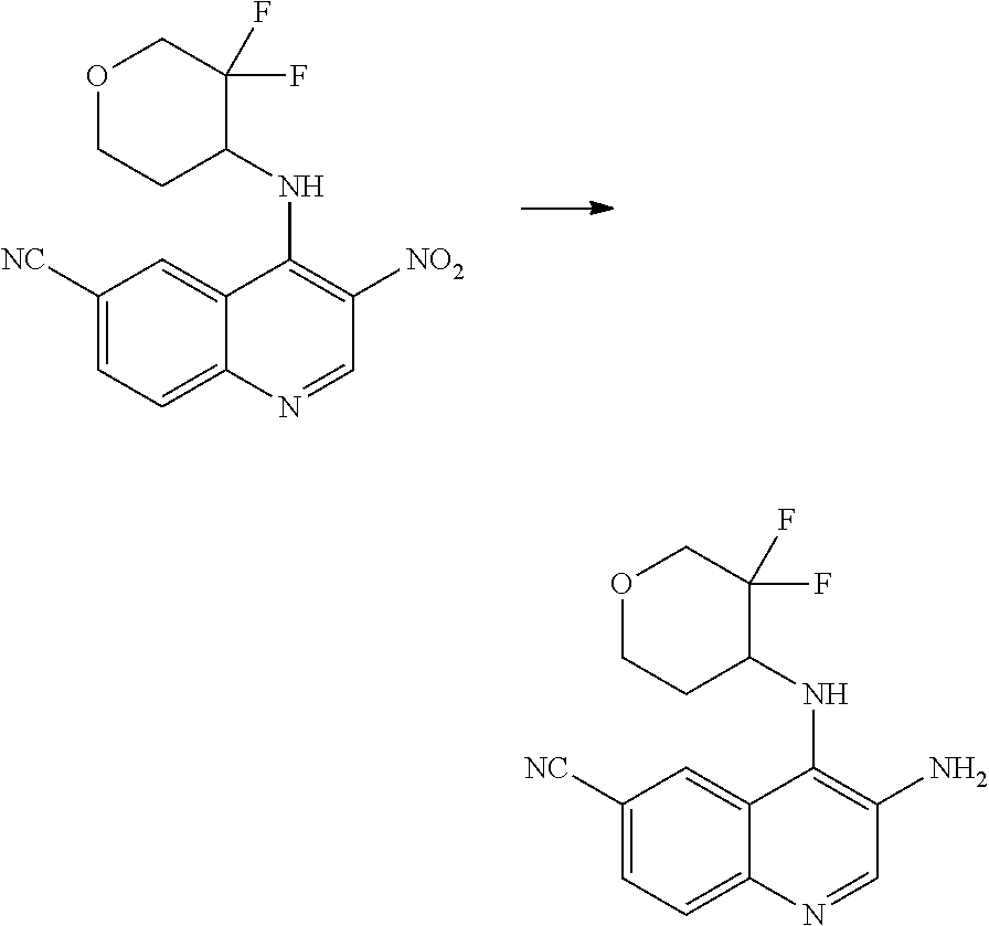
C1([NC])=CC=C2C(=C1)C(NC1C(F)(F)COCC1)=C([NO2])C=N2.C1([NC])=CC=C2C(=C1)C(NC1C(F)(F)COCC1)=C(N)C=N2
